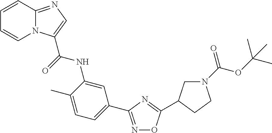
N1=C(C2=CC=C(C)C(NC(=O)C3=CN=C4N3C=CC=C4)=C2)N=C(C2CN(C(=O)OC(C)(C)C)CC2)O1
